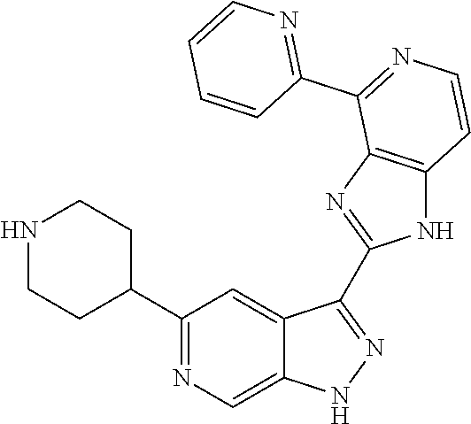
C1(C2=NC=C3C(=C2)C(C2=NC4=C(N2)C=CN=C4C2=NC=CC=C2)=NN3)CCNCC1
